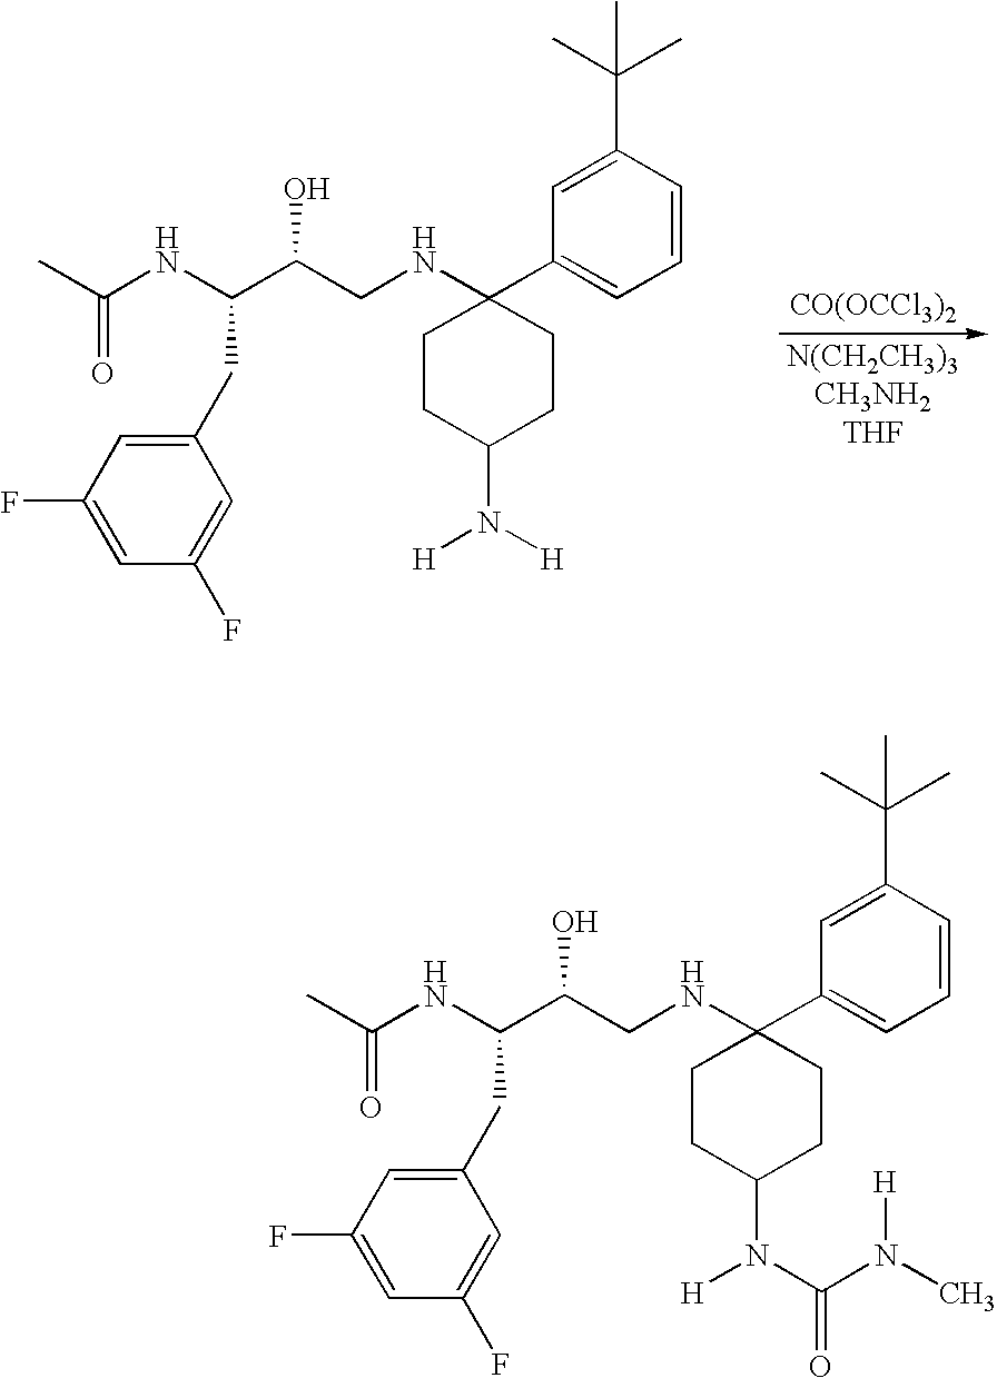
C1CC(NCC(C(NC(=O)C)CC2=CC(F)=CC(F)=C2)O)(C2=CC=CC(C(C)(C)C)=C2)CCC1N([H])[H].[CO(OCCl3)2].C1CC(NCC(C(NC(=O)C)CC2=CC(F)=CC(F)=C2)O)(C2=CC=CC(C(C)(C)C)=C2)CCC1N(C(=O)N(C)[H])[H]
